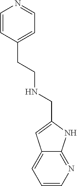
C1=CN=C2C(=C1)C=C(CNCCC1=CC=NC=C1)N2
